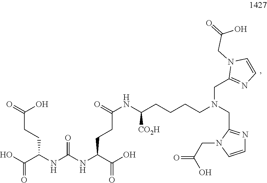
C(C(NC(NC(C(O)=O)CCC(NC(CCCCN(CC1=NC=CN1CC(=O)O)CC1=NC=CN1CC(=O)O)[CO2H])=O)=O)C(O)=O)CC(=O)O
